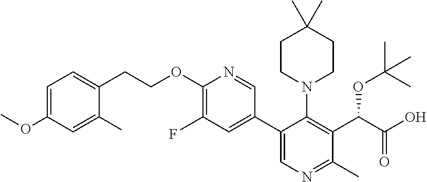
C1(C2=CN=C(C)C(C(C(O)=O)OC(C)(C)C)=C2N2CCC(C)(C)CC2)=CC(F)=C(OCCC2=CC=C(OC)C=C2C)N=C1
